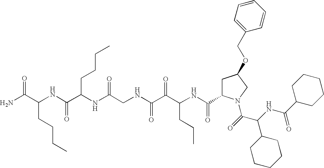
C1(C(NC(C(=O)N2CC(OCC3=CC=CC=C3)CC2C(NC(C(C(NCC(NC(CCCC)C(NC(CCCC)C(N)=O)=O)=O)=O)=O)CCC)=O)C2CCCCC2)=O)CCCCC1
